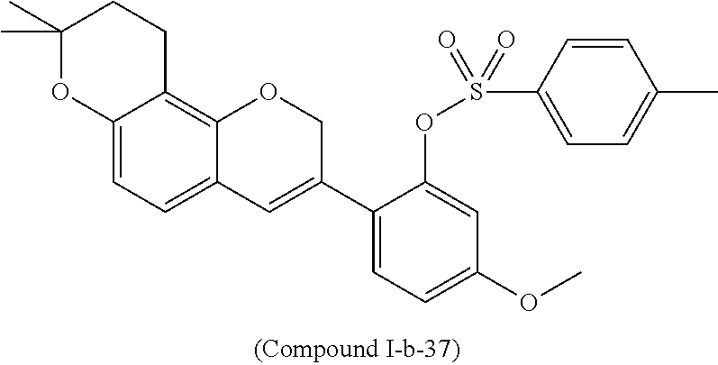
C1(C2=CC3=CC=C4C(=C3OC2)CCC(C)(C)O4)=CC=C(OC)C=C1OS(C1=CC=C(C)C=C1)(=O)=O
